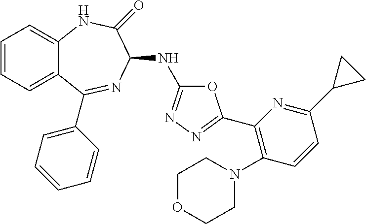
C1=CC=C2C(=C1)NC(=O)C(NC1=NN=C(C3=C(N4CCOCC4)C=CC(C4CC4)=N3)O1)N=C2C1=CC=CC=C1
